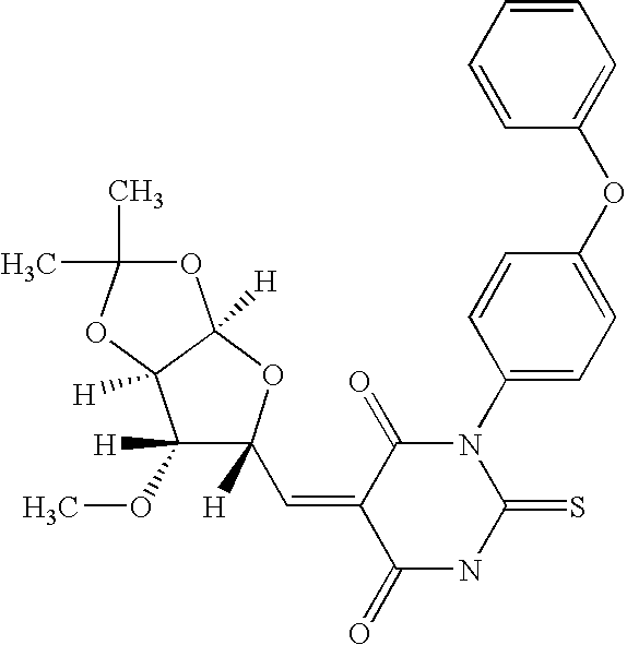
O=C1C(=CC2([H])C(OC)([H])C3([H])C([H])(O2)OC(C)(C)O3)C(=O)N(C2=CC=C(OC3=CC=CC=C3)C=C2)C(=S)N1
